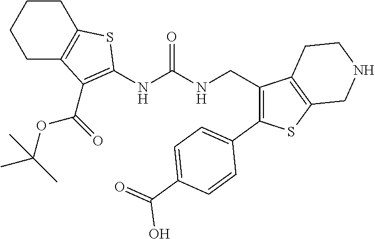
C1CC2=C(CC1)C(C(OC(C)(C)C)=O)=C(NC(NCC1=C(C3=CC=C(C(O)=O)C=C3)SC3=C1CCNC3)=O)S2
